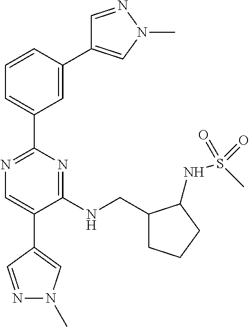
N1=C(C2=CC=CC(C3=CN(C)N=C3)=C2)N=C(NCC2CCCC2NS(C)(=O)=O)C(C2=CN(C)N=C2)=C1
